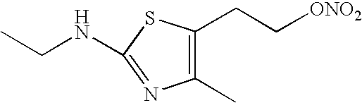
N(C1=NC(C)=C(CC[ONO2])S1)CC
